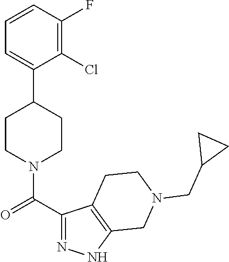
C1=CC(F)=C(Cl)C(C2CCN(C(C3=NNC4=C3CCN(CC3CC3)C4)=O)CC2)=C1
